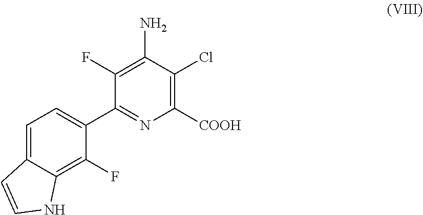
C1=C2C(=C(F)C(C3=NC([COOH])=C(Cl)C(N)=C3F)=C1)NC=C2
